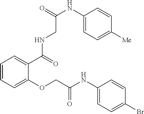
C1=CC=C(OCC(NC2=CC=C(Br)C=C2)=O)C(C(NCC(NC2=CC=C([Me])C=C2)=O)=O)=C1
